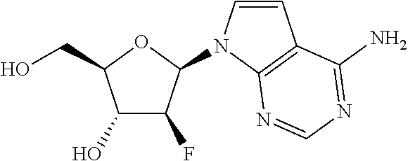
C1(O)C(F)C(N2C=CC3=C2N=CN=C3N)OC1CO
